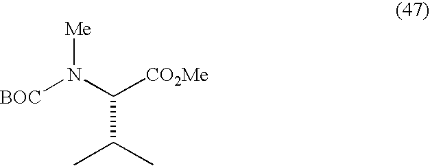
[BOC]N(C([CO2Me])C(C)C)[Me]
